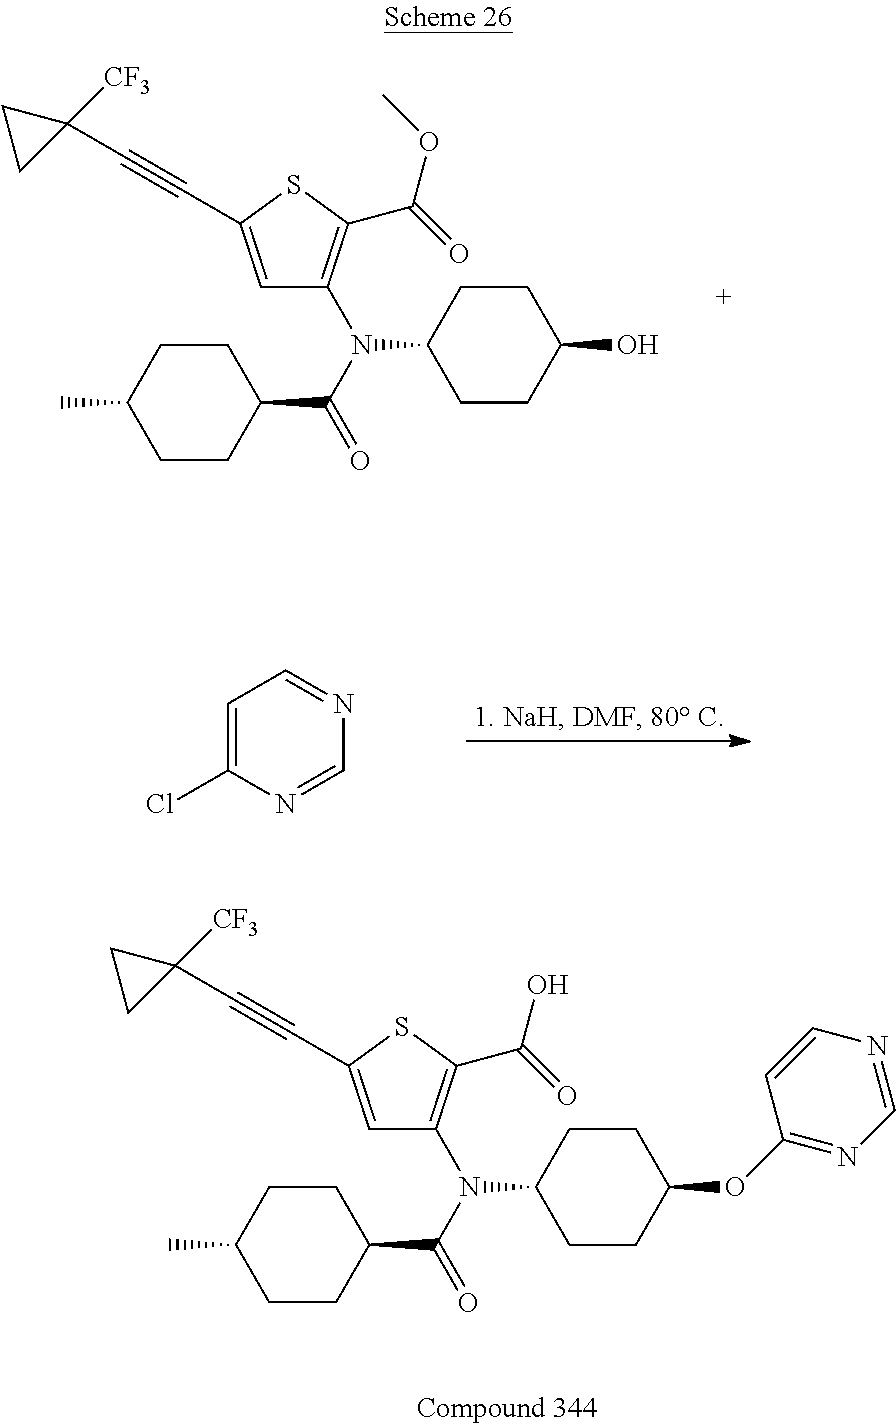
C1=C(C#CC2([CF3])CC2)SC(C(=O)OC)=C1N(C(=O)C1CCC(C)CC1)C1CCC(O)CC1.C1=C(Cl)N=CN=C1.C1=C(C#CC2([CF3])CC2)SC(C(=O)O)=C1N(C(=O)C1CCC(C)CC1)C1CCC(OC2=NC=NC=C2)CC1
